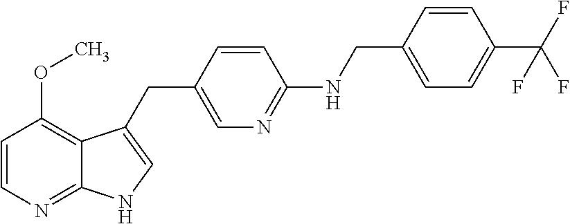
C12=NC=CC(OC)=C1C(CC1=CN=C(NCC3=CC=C(C(F)(F)F)C=C3)C=C1)=CN2
